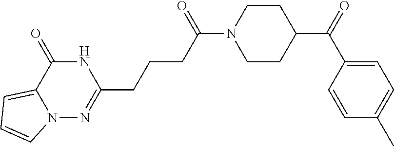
C1CN(C(CCCC2=NN3C(=CC=C3)C(=O)N2)=O)CCC1C(=O)C1=CC=C(C)C=C1
